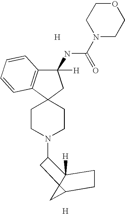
[H].C1CN(C2C3([H])C4(C(C4)CC3)C2)CCC12C1=C(C(NC(=O)N3CCOCC3)([H])C2)C=CC=C1.[H]
